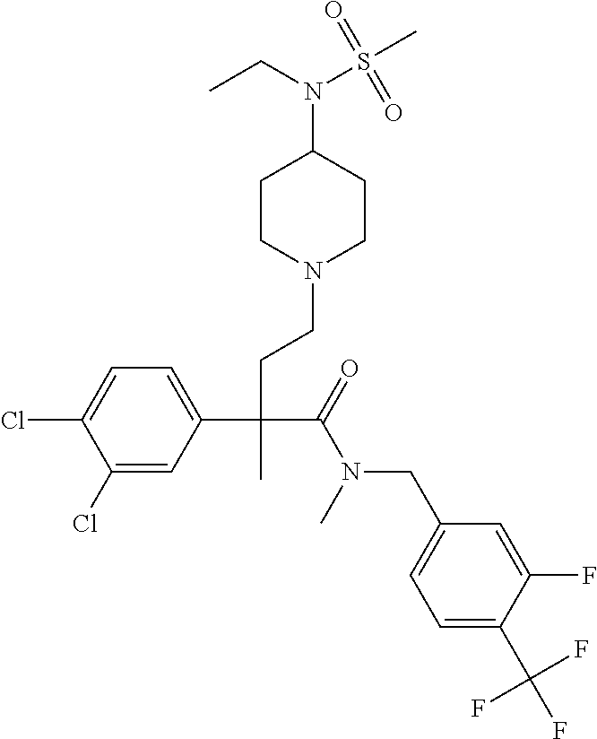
C1(Cl)=CC(C(CCN2CCC(N(S(C)(=O)=O)CC)CC2)(C(=O)N(CC2=CC=C(C(F)(F)F)C(F)=C2)C)C)=CC=C1Cl
